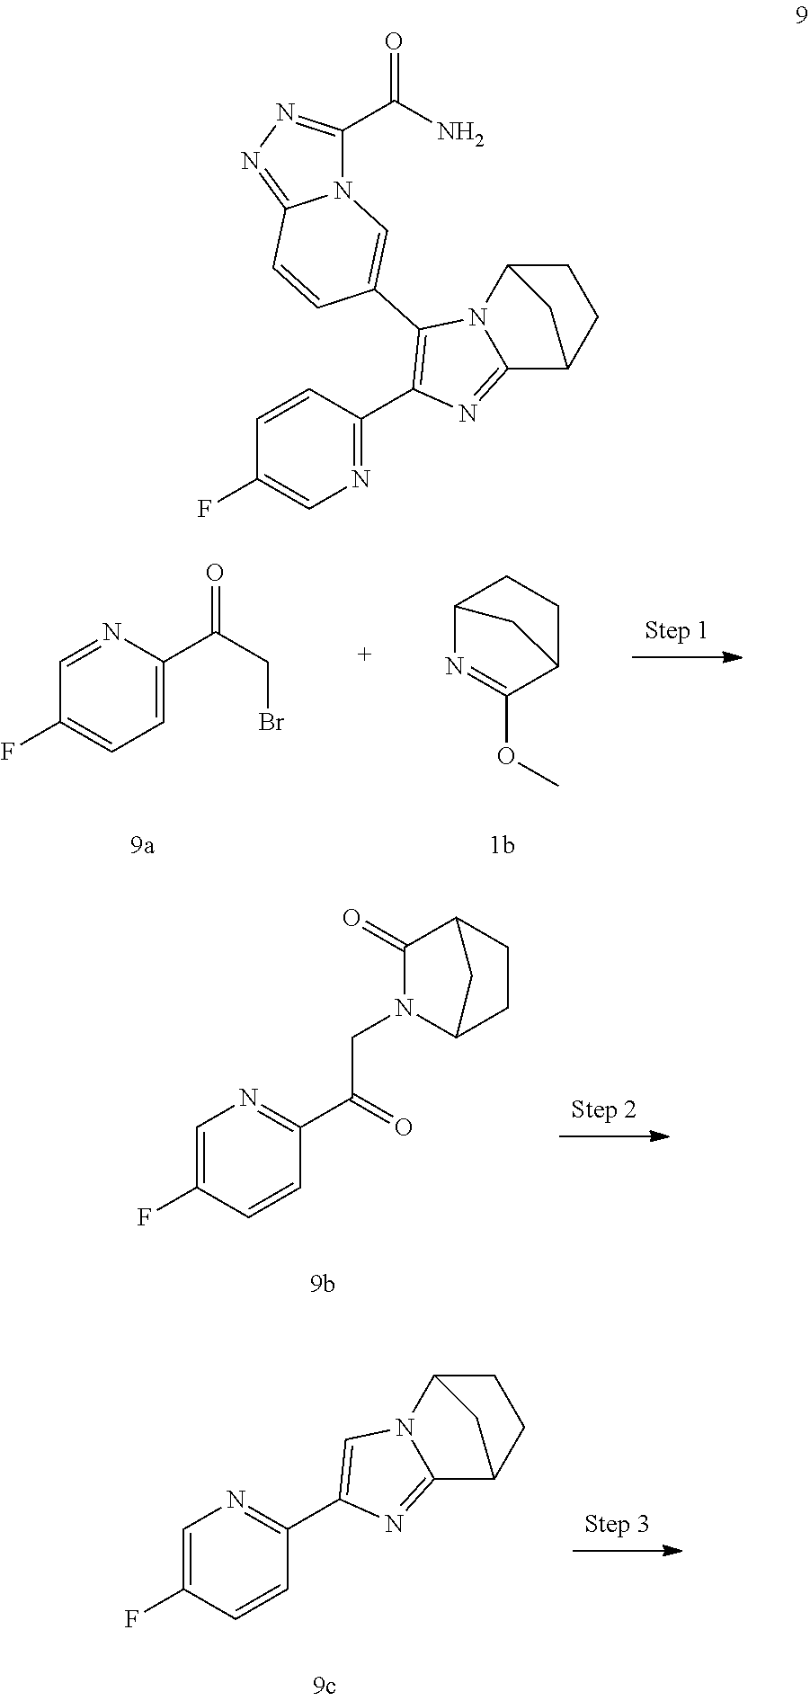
C1=C(C(CBr)=O)N=CC(F)=C1.C12N=C(OC)C(CC1)C2.C1=C(F)C=CC(C(=O)CN2C3CCC(C2=O)C3)=N1.C1=C(F)C=CC(C2=CN3C(=N2)C2CCC3C2)=N1.N1=C(C2=C(C3=CN4C(=NN=C4C(N)=O)C=C3)N3C(=N2)C2CCC3C2)C=CC(F)=C1
